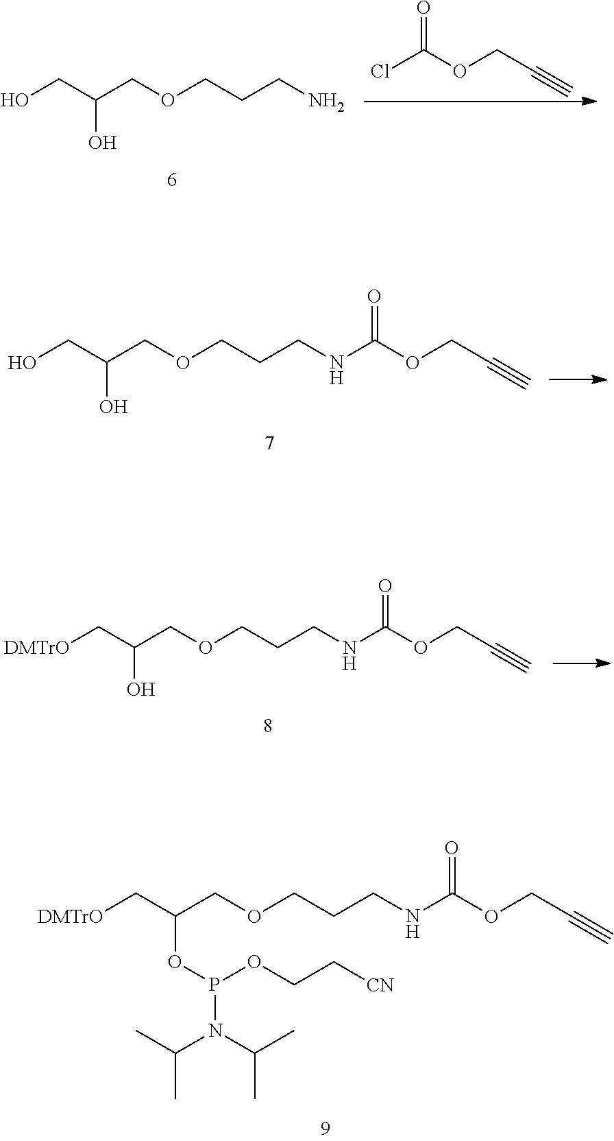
[DMTrO]CC(COCCCNC(OCC#C)=O)OP(N(C(C)C)C(C)C)OCC[CN].O=C(OCC#C)Cl.OCC(COCCCN)O.OCC(COCCCNC(OCC#C)=O)O.[DMTrO]CC(COCCCNC(OCC#C)=O)O
